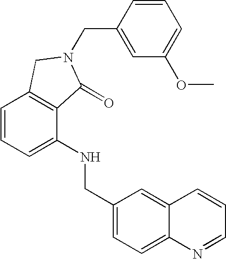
C1=CC=C(NCC2=CC=C3C(=C2)C=CC=N3)C2=C1CN(CC1=CC(OC)=CC=C1)C2=O
